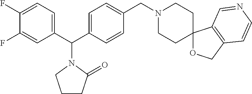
C1(C(C2=CC=C(CN3CCC4(CC3)OCC3=C4C=NC=C3)C=C2)N2CCCC2=O)=CC=C(F)C(F)=C1
